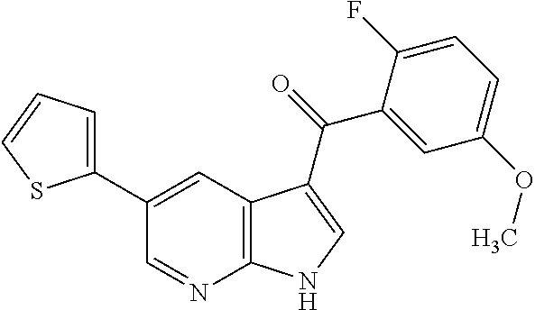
C12=C(C=C(C3=CC=CS3)C=N1)C(C(=O)C1=CC(OC)=CC=C1F)=CN2
